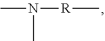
CN(C)[R]C
